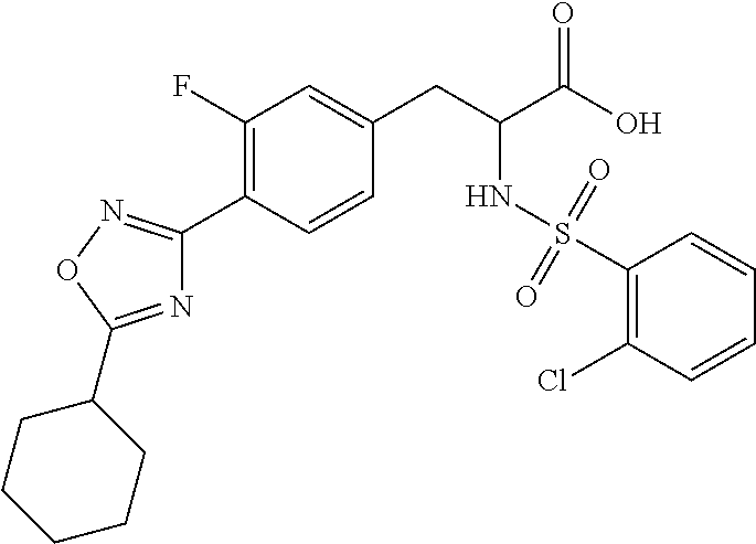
C1(F)=C(C2=NOC(C3CCCCC3)=N2)C=CC(CC(C(O)=O)NS(C2=C(Cl)C=CC=C2)(=O)=O)=C1
